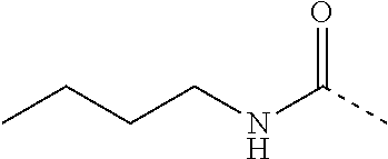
CCCCNC(C)=O
